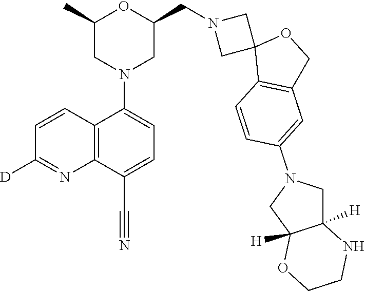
C1(C)CN(C2=CC=C(C#N)C3=C2C=CC([D])=N3)CC(CN2CC3(C2)C2=C(CO3)C=C(N3CC4([H])C([H])(C3)NCCO4)C=C2)O1
